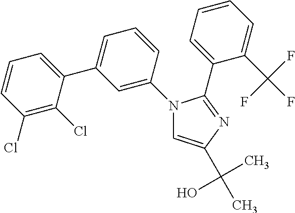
N1(C2=CC(C3=CC=CC(Cl)=C3Cl)=CC=C2)C=C(C(C)(O)C)N=C1C1=CC=CC=C1C(F)(F)F
